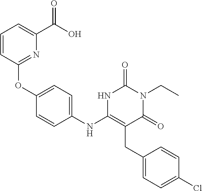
C1(OC2=CC=C(NC3=C(CC4=CC=C(Cl)C=C4)C(=O)N(CC)C(=O)N3)C=C2)=NC(C(=O)O)=CC=C1
